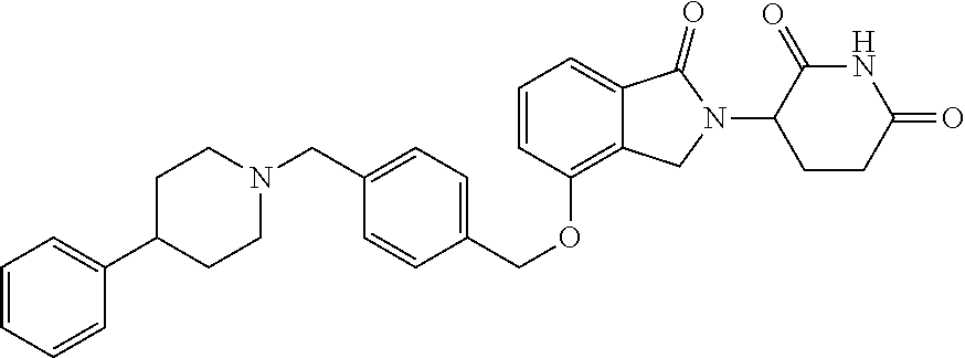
C1=CC=CC(C2CCN(CC3=CC=C(COC4=C5C(=CC=C4)C(=O)N(C4CCC(=O)NC4=O)C5)C=C3)CC2)=C1
